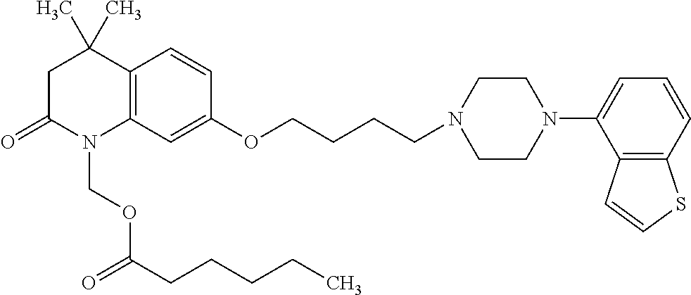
C1C(=O)N(COC(=O)CCCCC)C2=C(C1(C)C)C=CC(OCCCCN1CCN(C3=CC=CC4=C3C=CS4)CC1)=C2
